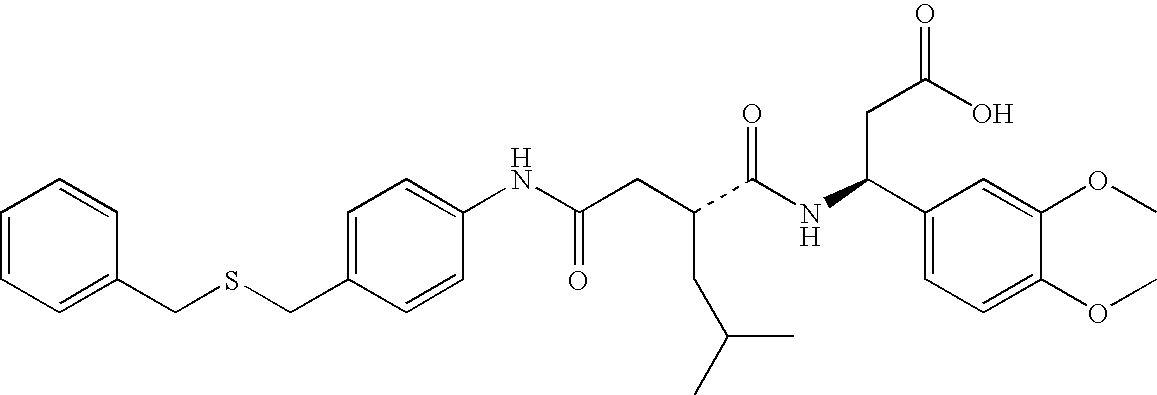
C1=C(CSCC2=CC=CC=C2)C=CC(NC(CC(C(NC(C2=CC=C(OC)C(OC)=C2)CC(=O)O)=O)CC(C)C)=O)=C1
